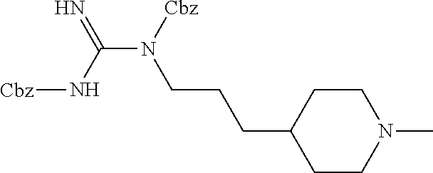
C1CN(C)CCC1CCCN(C(=N)N[Cbz])[Cbz]
